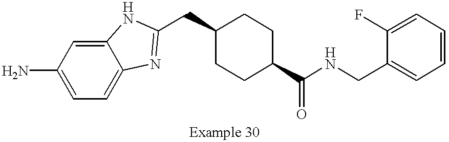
C1(N)=CC=C2C(=C1)NC(CC1CCC(C(NCC3=CC=CC=C3F)=O)CC1)=N2
